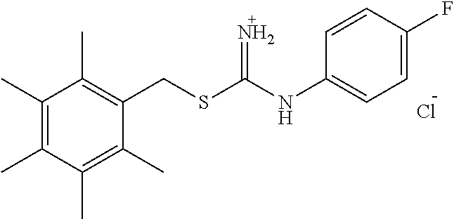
C1(C)=C(C)C(C)=C(C)C(CSC(NC2=CC=C(F)C=C2)=N)=C1C.Cl
